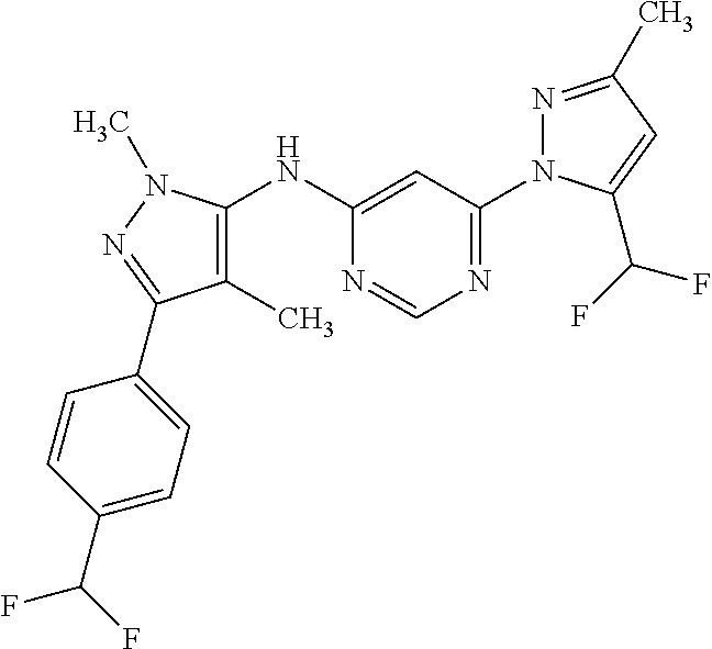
N1=C(C)C=C(C(F)F)N1C1=NC=NC(NC2=C(C)C(C3=CC=C(C(F)F)C=C3)=NN2C)=C1
